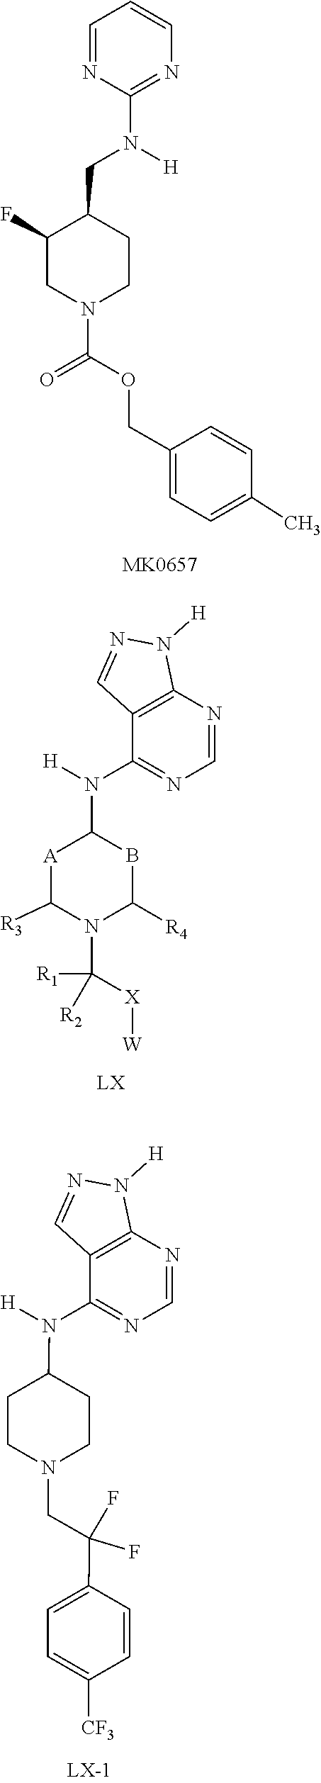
O=C(N1CCC(CN(C2=NC=CC=N2)[H])C(F)C1)OCC1=CC=C(C)C=C1.[MK0657].[X]([W])C(N1C([R3])[A]C(N(C2=NC=NC3=C2C=NN3[H])[H])BC1[R4])([R1])[R2].C1=CC([CF3])=CC=C1C(CN1CCC(N(C2=NC=NC3=C2C=NN3[H])[H])CC1)(F)F
